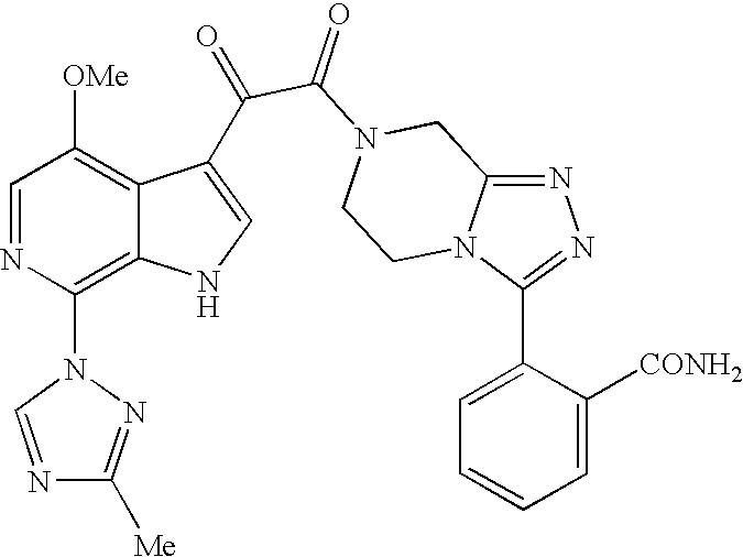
N1=C2N(C(C3=CC=CC=C3[CONH2])=N1)CCN(C(=O)C(=O)C1=CNC3=C(N4N=C([Me])N=C4)N=CC([OMe])=C31)C2
